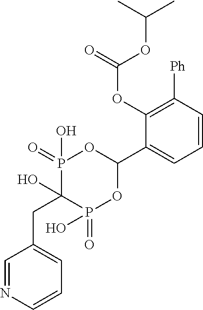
C(C1(O)P(=O)(O)OC(C2=CC=CC([Ph])=C2OC(=O)OC(C)C)OP1(=O)O)C1=CC=CN=C1
